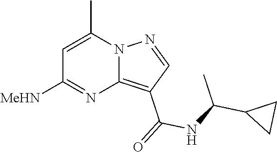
C1=C(C)N2C(=C(C(=O)NC(C3CC3)C)C=N2)N=C1[MeHN]
